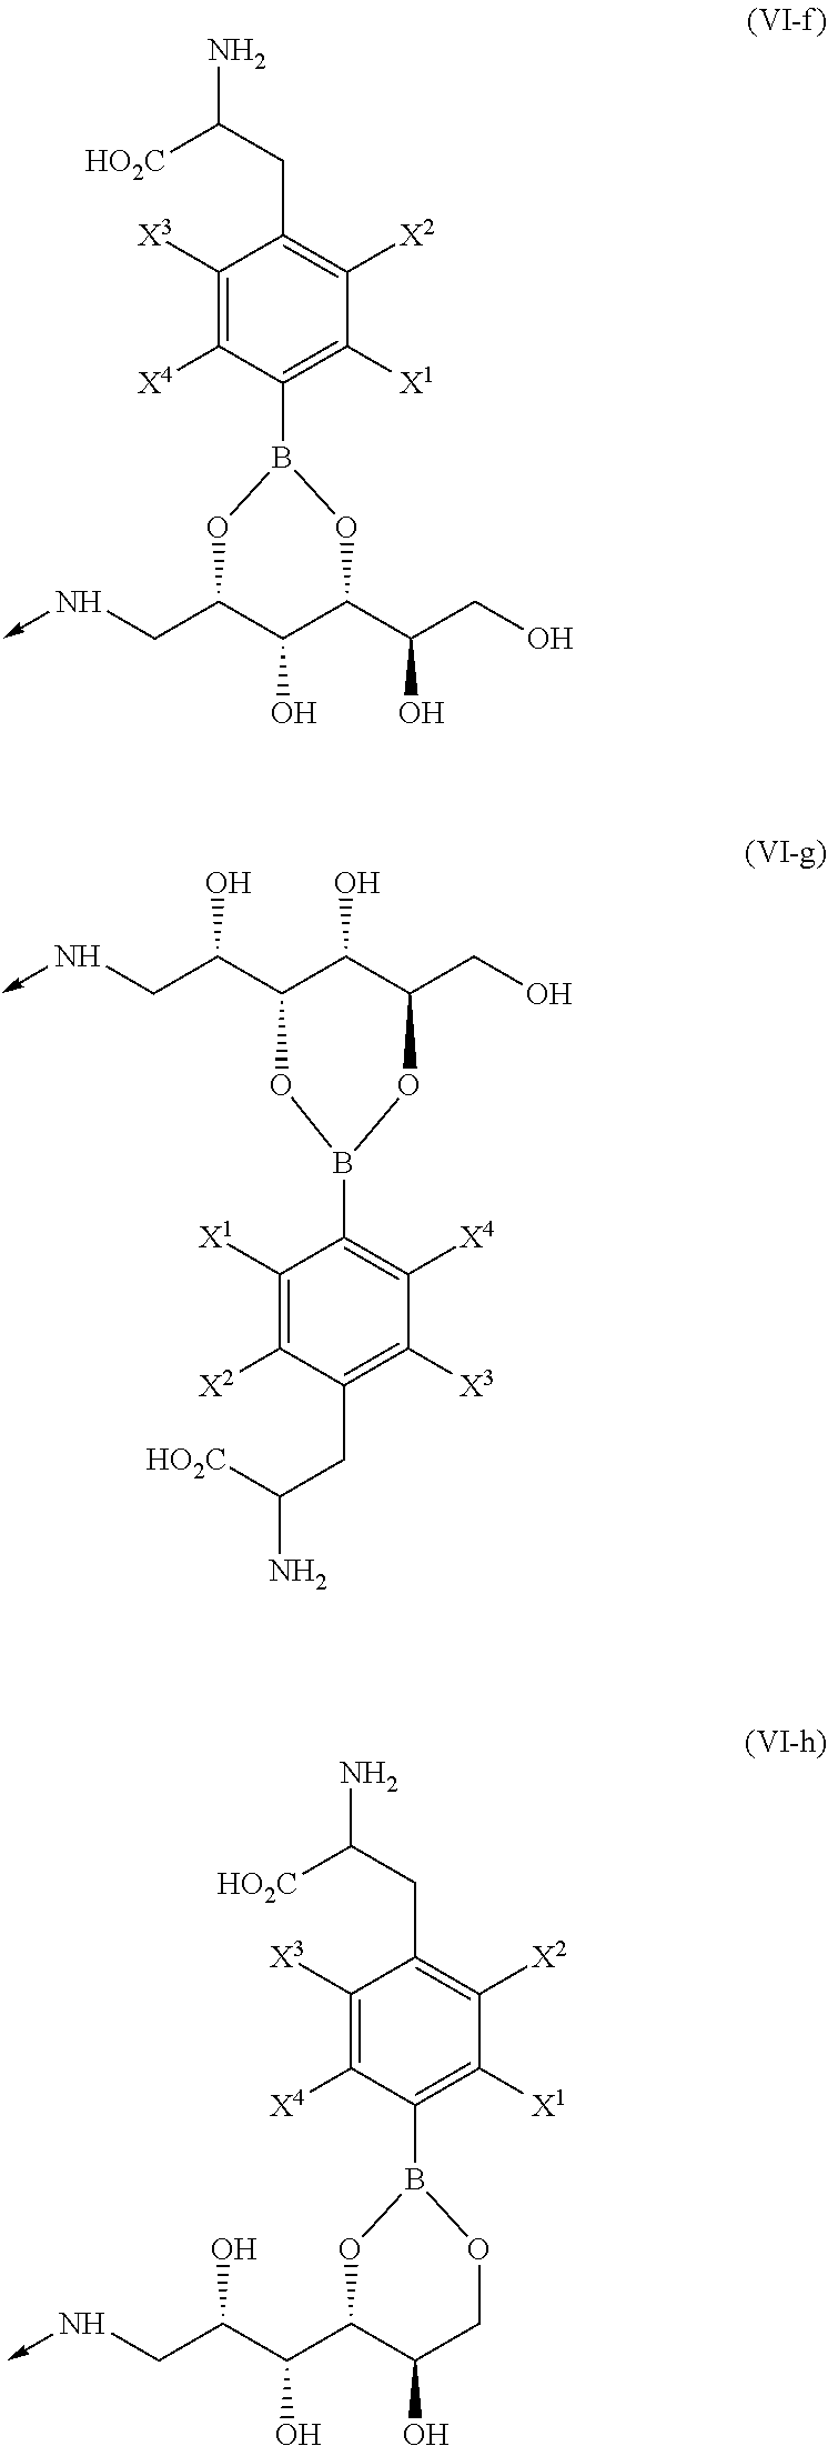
C1([X3])=C([X4])C(B2OC(CN->C)C(O)C(C(O)CO)O2)=C([X1])C([X2])=C1CC([HO2C])N.C-NCC(C1C(O)C(CO)OB(C2=C([X4])C([X3])=C(CC([HO2C])N)C([X2])=C2[X1])O1)O.C1([X3])=C([X4])C(B2OC(C(C(O)CN->C)O)C(O)CO2)=C([X1])C([X2])=C1CC([HO2C])N
